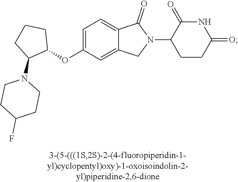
C1=C(OC2CCCC2N2CCC(F)CC2)C=C2C(=C1)C(=O)N(C1CCC(=O)NC1=O)C2
